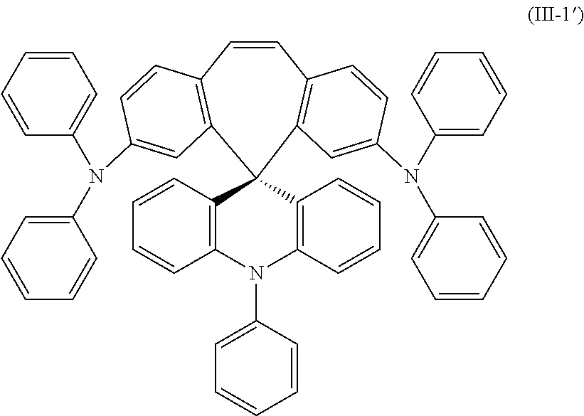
C1=CC2=C(C3(C4=C1C=CC(N(C1=CC=CC=C1)C1=CC=CC=C1)=C4)C1=C(N(C4=CC=CC=C4)C4=C3C=CC=C4)C=CC=C1)C=C(N(C1=CC=CC=C1)C1=CC=CC=C1)C=C2
